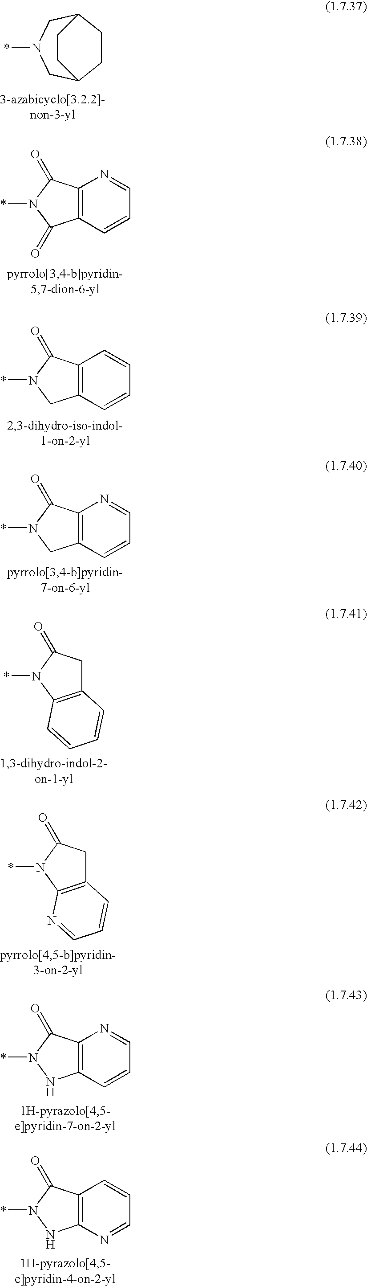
C1CC2CN(*)CC1CC2.C12=C(C=CC=N1)C(=O)N(*)C2=O.C12=C(C=CC=C1)CN(*)C2=O.C12=C(C=CC=N1)CN(*)C2=O.C1C2=C(N(*)C1=O)C=CC=C2.C1C2=C(N(*)C1=O)N=CC=C2.C12=C(C=CC=N1)NN(*)C2=O.C12=C(N=CC=C1)NN(*)C2=O
